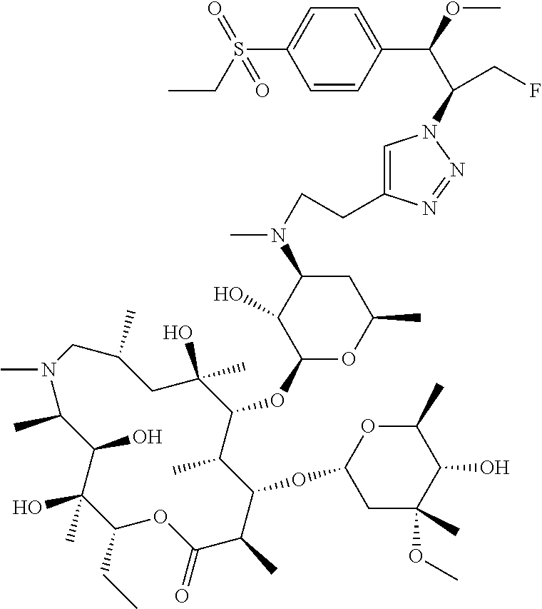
C1(O)(C)C(CC)OC(=O)C(C)C(OC2CC(OC)(C)C(O)C(C)O2)C(C)C(OC2OC(C)CC(N(C)CCC3=CN(C(CF)C(OC)C4=CC=C(S(CC)(=O)=O)C=C4)N=N3)C2O)C(C)(O)CC(C)CN(C)C(C)C1O
